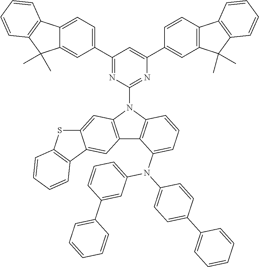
C1(C2=CC=C3C(=C2)C(C)(C)C2=C3C=CC=C2)=NC(N2C3=C(C4=C2C=C2C(=C4)C4=C(S2)C=CC=C4)C(N(C2=CC=C(C4=CC=CC=C4)C=C2)C2=CC=CC(C4=CC=CC=C4)=C2)=CC=C3)=NC(C2=CC3=C(C=C2)C2=C(C3(C)C)C=CC=C2)=C1
